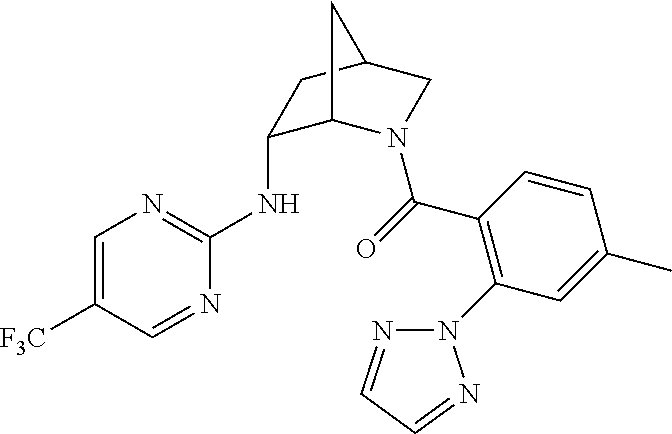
C1=C([F3C])C=NC(NC2C3N(C(=O)C4=C(N5N=CC=N5)C=C(C)C=C4)CC(C2)C3)=N1
